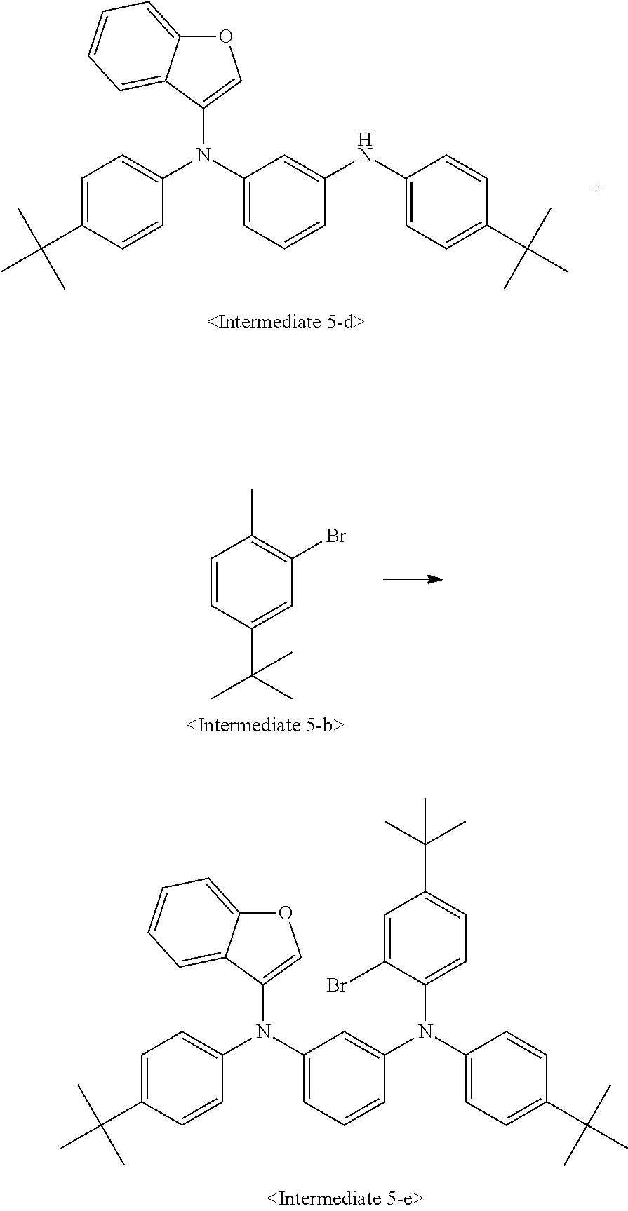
C1(N(C2=CC(N(C3=CC=C(C(C)(C)C)C=C3)C3=COC4=CC=CC=C43)=CC=C2)C2=CC=C(C(C)(C)C)C=C2Br)=CC=C(C(C)(C)C)C=C1.C1(NC2=CC(N(C3=CC=C(C(C)(C)C)C=C3)C3=COC4=CC=CC=C43)=CC=C2)=CC=C(C(C)(C)C)C=C1.C1=CC(C(C)(C)C)=CC(Br)=C1C
